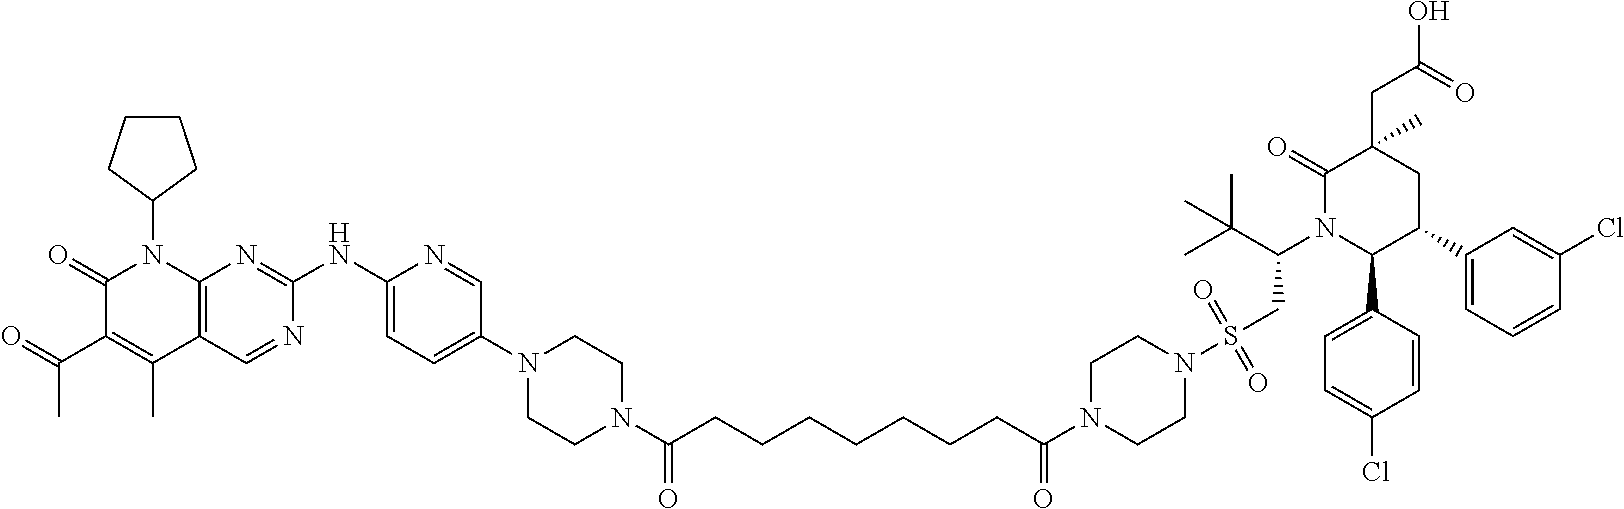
C1(=O)C(C(C)=O)=C(C)C2=C(N1C1CCCC1)N=C(NC1=CC=C(N3CCN(C(CCCCCCCC(N4CCN(S(CC(N5C(C6=CC=C(Cl)C=C6)C(C6=CC=CC(Cl)=C6)CC(CC(=O)O)(C)C5=O)C(C)(C)C)(=O)=O)CC4)=O)=O)CC3)C=N1)N=C2
